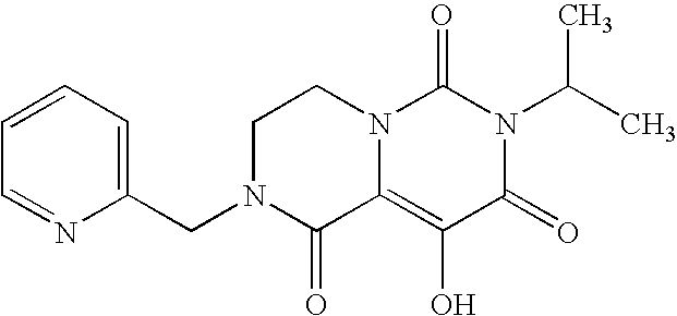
C1=CC=C(CN2C(=O)C3=C(O)C(=O)N(C(C)C)C(=O)N3CC2)N=C1
